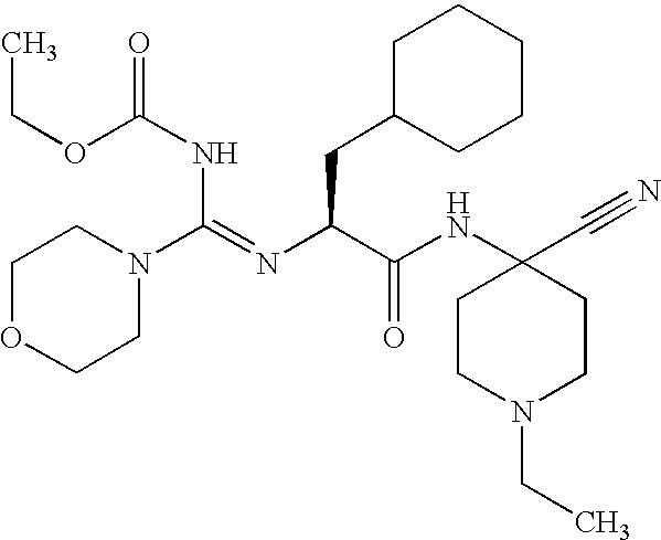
C1OCCN(C(=NC(C(NC2(C#N)CCN(CC)CC2)=O)CC2CCCCC2)NC(=O)OCC)C1
